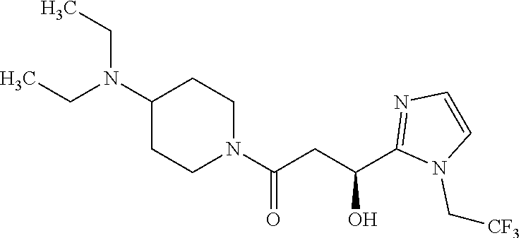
C1(N(CC)CC)CCN(C(CC(C2=NC=CN2C[CF3])O)=O)CC1
